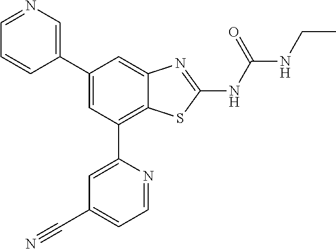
C1(C2=CC(C3=CC(C#N)=CC=N3)=C3C(=C2)N=C(NC(NCC)=O)S3)=CN=CC=C1
